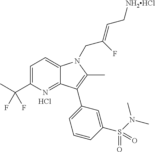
C1=C(C(C)(F)F)N=C2C(=C1)N(CC(F)=CC[NH2HCl])C(C)=C2C1=CC=CC(S(N(C)C)(=O)=O)=C1.Cl
